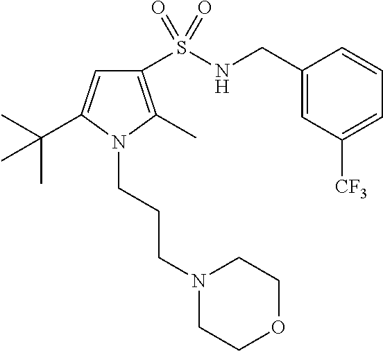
C(C1=CC([CF3])=CC=C1)NS(C1=C(C)N(CCCN2CCOCC2)C(C(C)(C)C)=C1)(=O)=O
